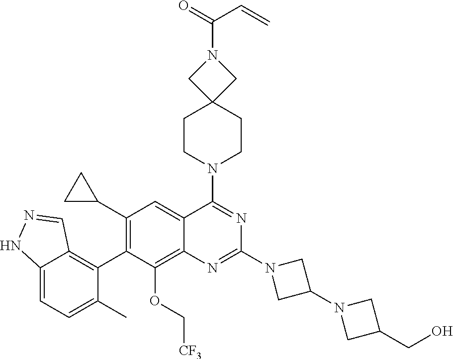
C12=CC=C(C)C(C3=C(C4CC4)C=C4C(=C3OC[CF3])N=C(N3CC(N5CC(CO)C5)C3)N=C4N3CCC4(CC3)CN(C(=O)C=C)C4)=C1C=NN2
